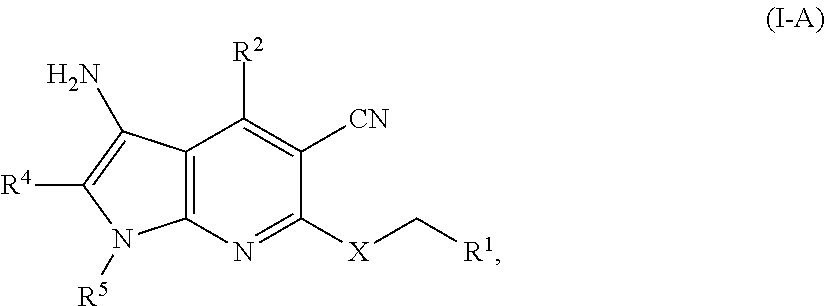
C12=C(N=C([X]C[R1])C([CN])=C1[R2])N([R5])C([R4])=C2N
